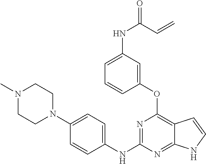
N1=C(NC2=CC=C(N3CCN(C)CC3)C=C2)N=C2C(=C1OC1=CC(NC(=O)C=C)=CC=C1)C=CN2
